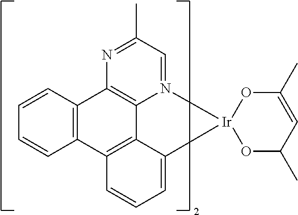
C1=N2C3=C(N=C1C)C1=C(C4=C3C(=CC=C4)[Ir]23OC(C)C=C(C)O3)C=CC=C1
